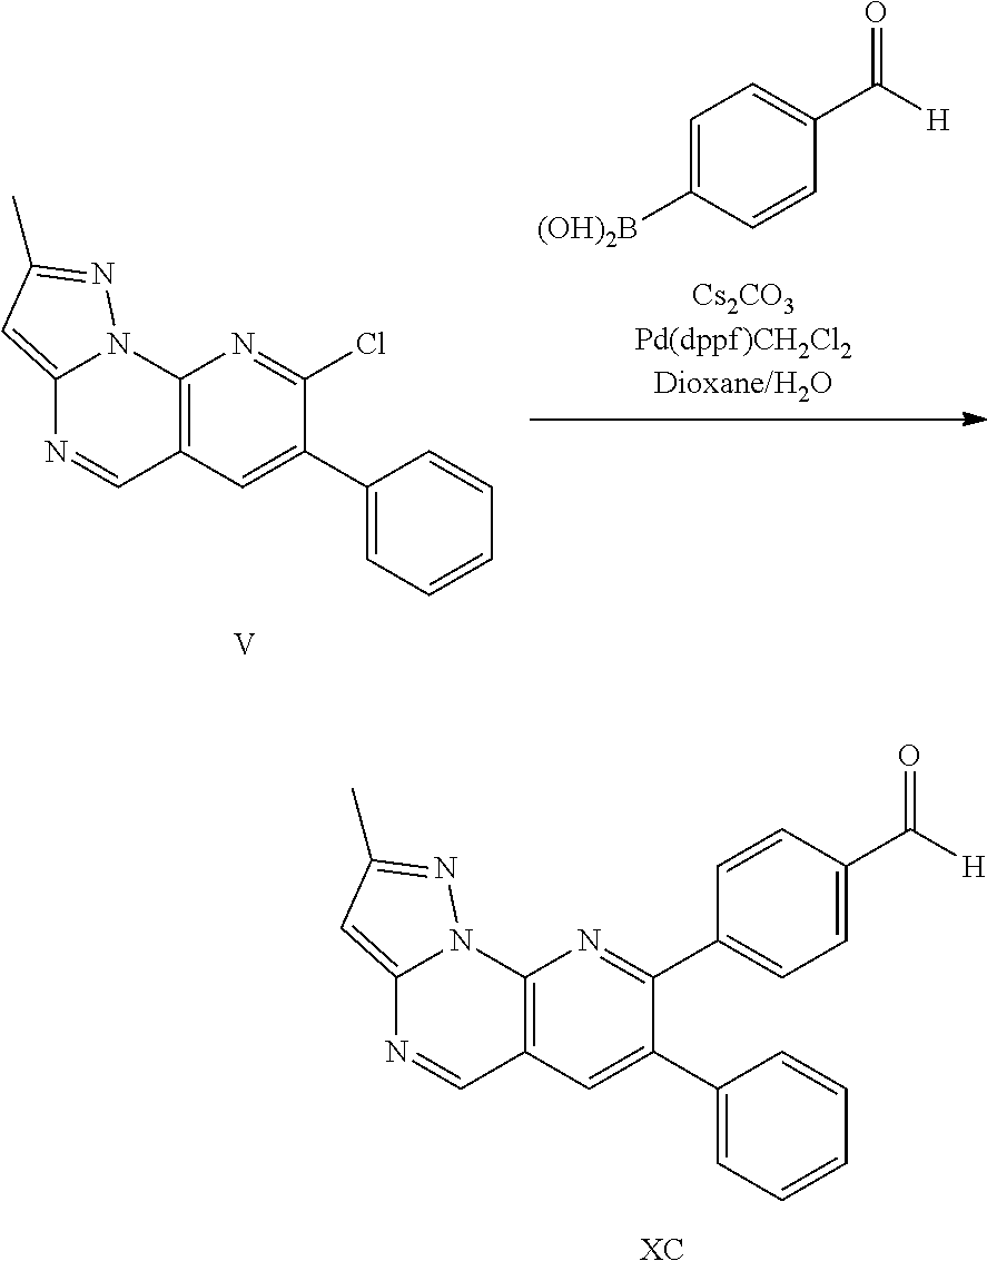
[V].ClC1=NC2=C(C=C1C1=CC=CC=C1)C=NC1=CC(C)=NN21.C1=C([(OH)2B])C=CC(C([H])=O)=C1.[XC].C1(C2=NC3=C(C=C2C2=CC=CC=C2)C=NC2=CC(C)=NN32)=CC=C(C([H])=O)C=C1
